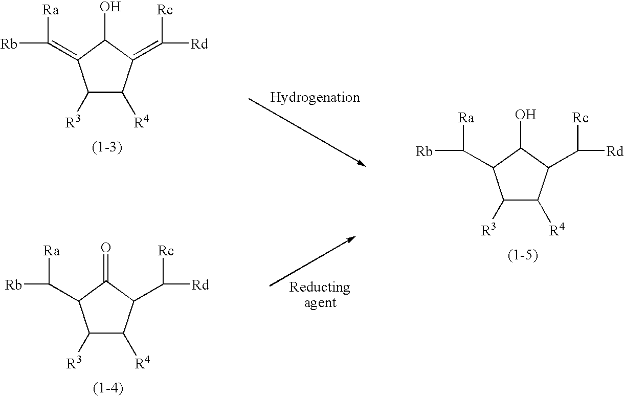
C1([R3])C([R4])C(=C([Rd])[Rc])C(O)C1=C([Rb])[Ra].C1([R3])C([R4])C(C([Rd])[Rc])C(=O)C1C([Rb])[Ra].C1([R3])C([R4])C(C([Rd])[Rc])C(O)C1C([Rb])[Ra]
